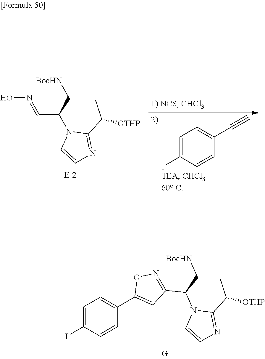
ON=CC(N1C=CN=C1C(C)[OTHP])C[BocHN].C1=C(I)C=CC(C#C)=C1.C1=CN=C(C(C)[OTHP])N1C(C1=NOC(C2=CC=C(I)C=C2)=C1)C[BocHN]
